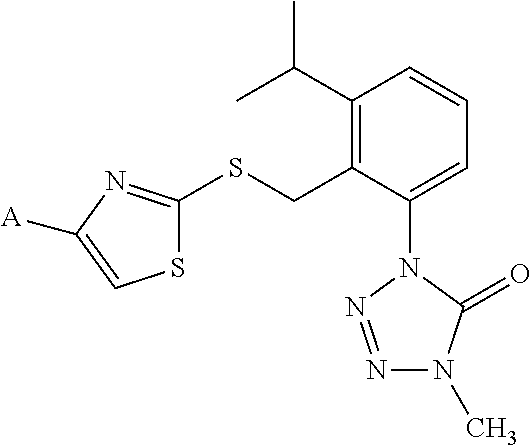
C1(C(C)C)=C(CSC2=NC([A])=CS2)C(N2N=NN(C)C2=O)=CC=C1
